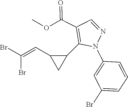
BrC(=CC1CC1C1=C(C(OC)=O)C=NN1C1=CC(Br)=CC=C1)Br
